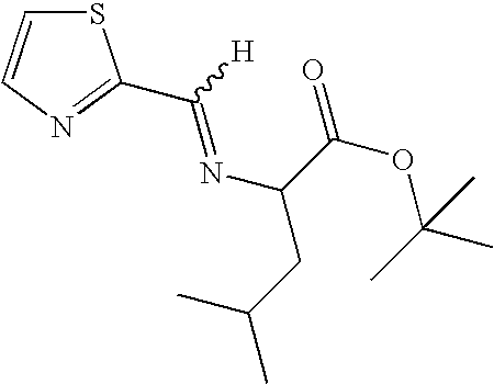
S1C=CN=C1C(=NC(CC(C)C)C(=O)OC(C)(C)C)[H]
